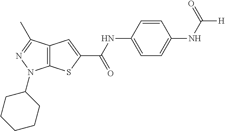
C12=C(C(C)=NN1C1CCCCC1)C=C(C(NC1=CC=C(NC([H])=O)C=C1)=O)S2
